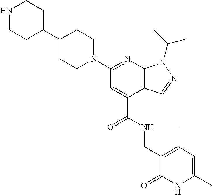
N1=C(N2CCC(C3CCNCC3)CC2)C=C(C(NCC2=C(C)C=C(C)NC2=O)=O)C2=C1N(C(C)C)N=C2
